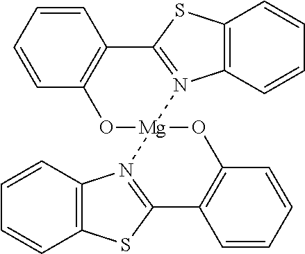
C1=CC=CC2=C1C1=N(C3=C(S1)C=CC=C3)[Mg]1(O2)OC2=C(C=CC=C2)C2=N1C1=C(S2)C=CC=C1
